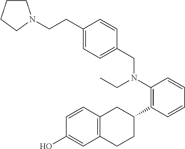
C1(O)=CC2=C(C=C1)CC(C1=C(N(CC)CC3=CC=C(CCN4CCCC4)C=C3)C=CC=C1)CC2
